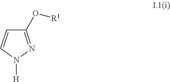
C1=CN([H])N=C1O[R1]
